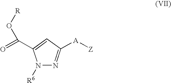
O=C(C1=CC([A][Z])=NN1[R6])O[R]
